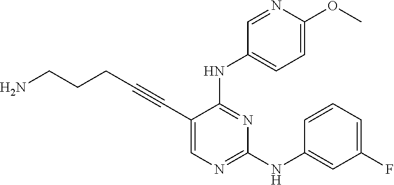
NCCCC#CC1=CN=C(NC2=CC(F)=CC=C2)N=C1NC1=CC=C(OC)N=C1
